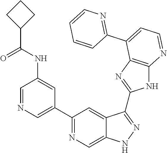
C1=NC=C(C2=NC=C3C(=C2)C(C2=NC4=C(N2)N=CC=C4C2=NC=CC=C2)=NN3)C=C1NC(=O)C1CCC1
